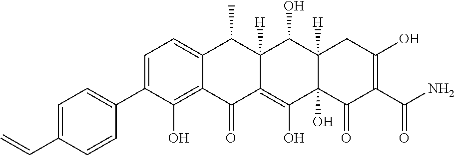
C1=C(C2=CC=C(C=C)C=C2)C(O)=C2C(=C1)C(C)C1([H])C(=C(O)C3(O)C([H])(C1O)CC(O)=C(C(N)=O)C3=O)C2=O
